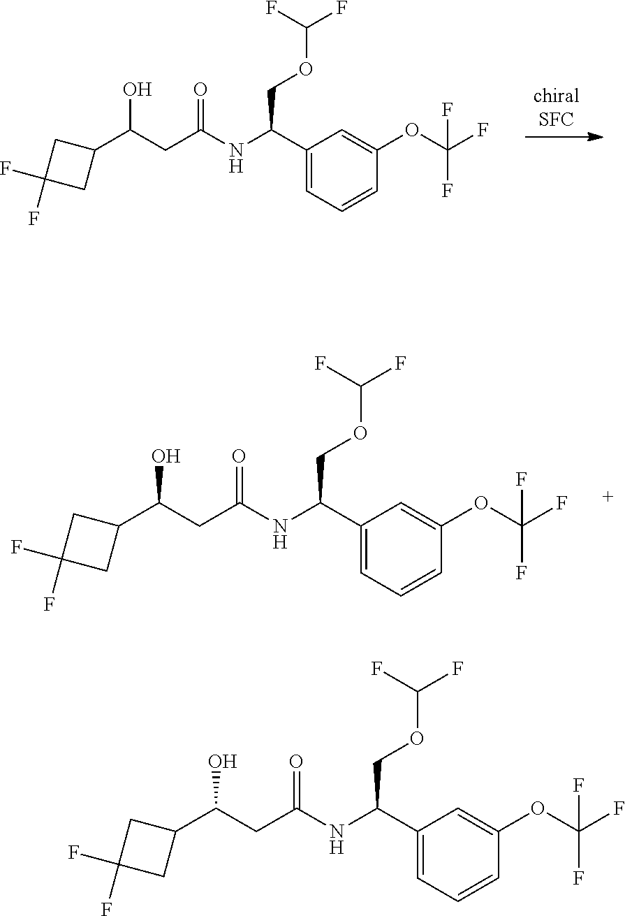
C(O)(CC(=O)NC(C1=CC=CC(OC(F)(F)F)=C1)COC(F)F)C1CC(F)(F)C1.C(CC(=O)NC(C1=CC=CC(OC(F)(F)F)=C1)COC(F)F)(O)C1CC(F)(F)C1.C1(C(O)CC(=O)NC(C2=CC=CC(OC(F)(F)F)=C2)COC(F)F)CC(F)(F)C1
